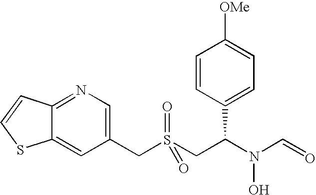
C(S(CC(N(C=O)O)C1=CC=C([OMe])C=C1)(=O)=O)C1=CN=C2C(=C1)SC=C2
